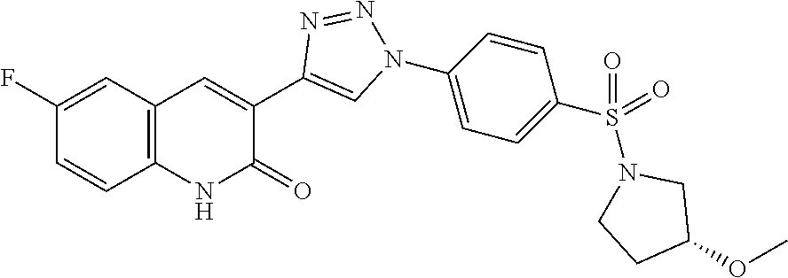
C1=CC2=C(C=C1F)C=C(C1=CN(C3=CC=C(S(N4CC(OC)CC4)(=O)=O)C=C3)N=N1)C(=O)N2
